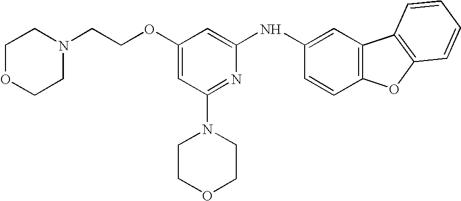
O(C1=CC(N2CCOCC2)=NC(NC2=CC3=C(C=C2)OC2=C3C=CC=C2)=C1)CCN1CCOCC1
